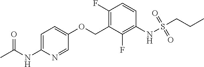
S(NC1=C(F)C(COC2=CC=C(NC(C)=O)N=C2)=C(F)C=C1)(=O)(=O)CCC
